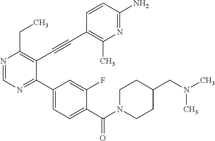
N1=CN=C(C2=CC=C(C(N3CCC(CN(C)C)CC3)=O)C(F)=C2)C(C#CC2=C(C)N=C(N)C=C2)=C1CC
